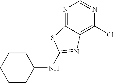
N1=C2C(=C(Cl)N=C1)N=C(NC1CCCCC1)S2
